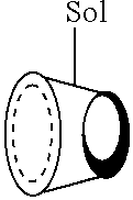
C[Sol]
